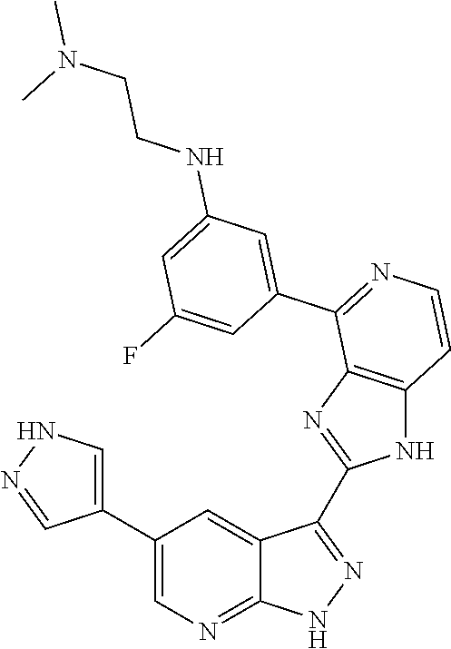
C1(C2=CN=C3C(=C2)C(C2=NC4=C(N2)C=CN=C4C2=CC(NCCN(C)C)=CC(F)=C2)=N[N H]3)=CNN=C1
